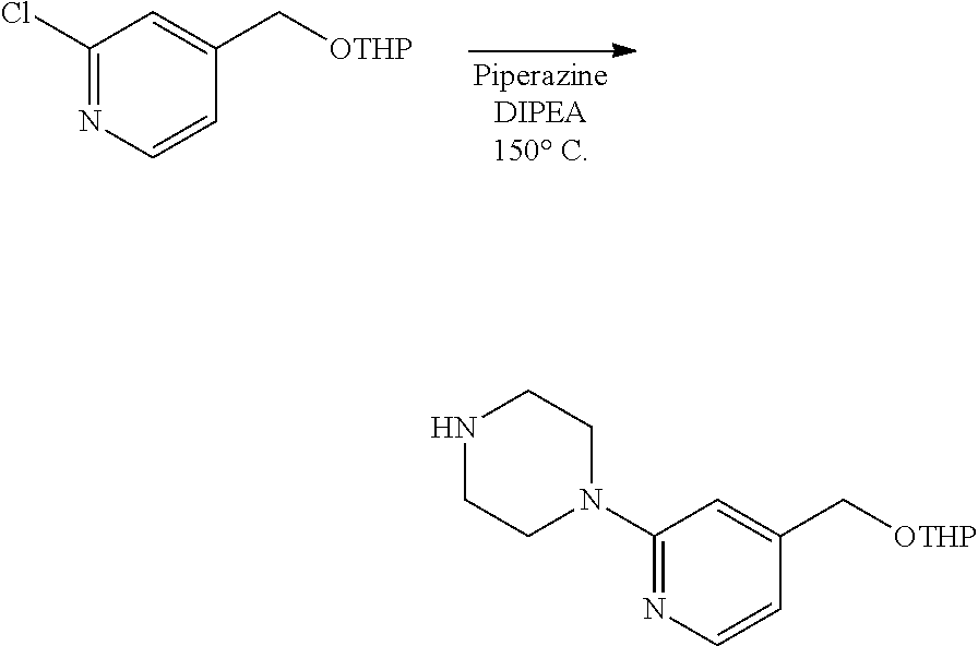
C1(Cl)=NC=CC(C[OTHP])=C1.C1(N2CCNCC2)=NC=CC(C[OTHP])=C1
